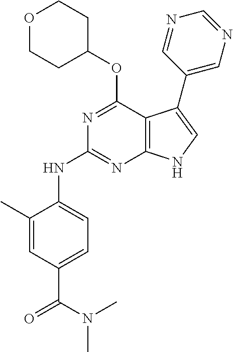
N(C1=NC2=C(C(OC3CCOCC3)=N1)C(C1=CN=CN=C1)=CN2)C1=CC=C(C(N(C)C)=O)C=C1C
